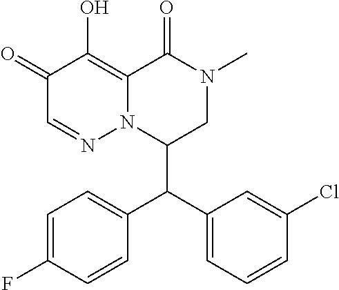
C1(=O)C=NN2C(=C1O)C(=O)N(C)CC2C(C1=CC=CC(Cl)=C1)C1=CC=C(F)C=C1
